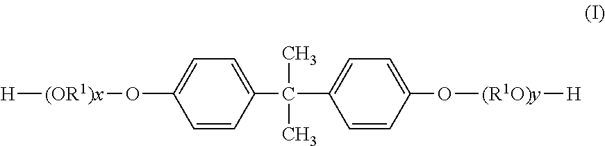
[H][(OR1)x]OC1=CC=C(C(C2=CC=C(O[(R1O)y][H])C=C2)(C)C)C=C1
